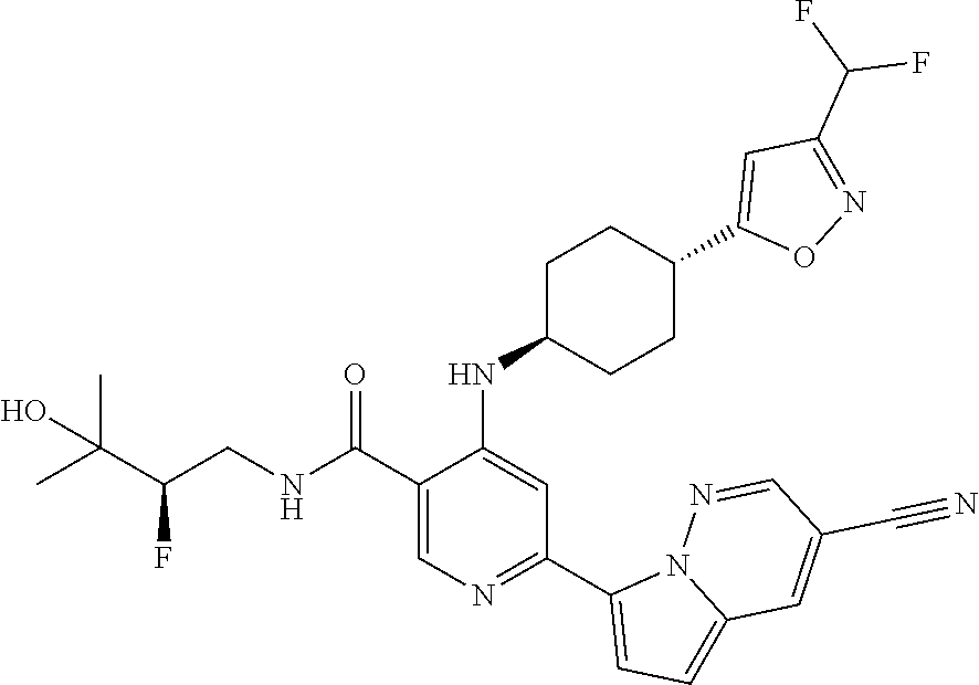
C1(C(NCC(C(C)(C)O)F)=O)=CN=C(C2=CC=C3N2N=CC(C#N)=C3)C=C1NC1CCC(C2=CC(C(F)F)=NO2)CC1
